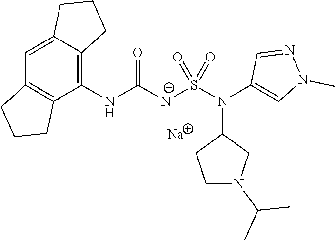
[Na].C1(NC(=O)[N-]S(N(C2=CN(C)N=C2)C2CCN(C(C)C)C2)(=O)=O)=C2C(=CC3=C1CCC3)CCC2
